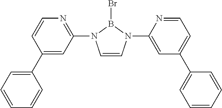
C1=CN=C(N2C=CN(C3=CC(C4=CC=CC=C4)=CC=N3)B2Br)C=C1C1=CC=CC=C1
